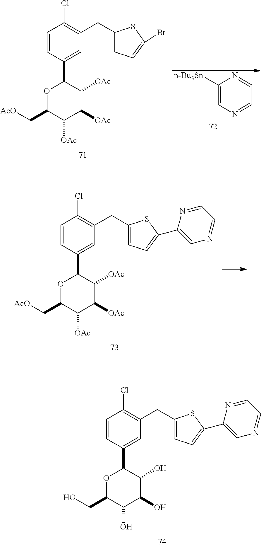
C1=C([n-Bu3Sn])N=CC=N1.O1C(C[AcO])C([OAc])C([OAc])C([OAc])C1C1=CC(CC2=CC=C(Br)S2)=C(Cl)C=C1.O1C(C[AcO])C([OAc])C([OAc])C([OAc])C1C1=CC(CC2=CC=C(C3=CN=CC=N3)S2)=C(Cl)C=C1.O1C(CO)C(O)C(O)C(O)C1C1=CC(CC2=CC=C(C3=CN=CC=N3)S2)=C(Cl)C=C1
